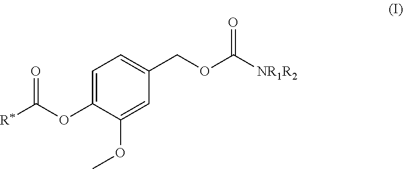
C1=C(OC([R*])=O)C(OC)=CC(COC(=O)[NR1R2])=C1
